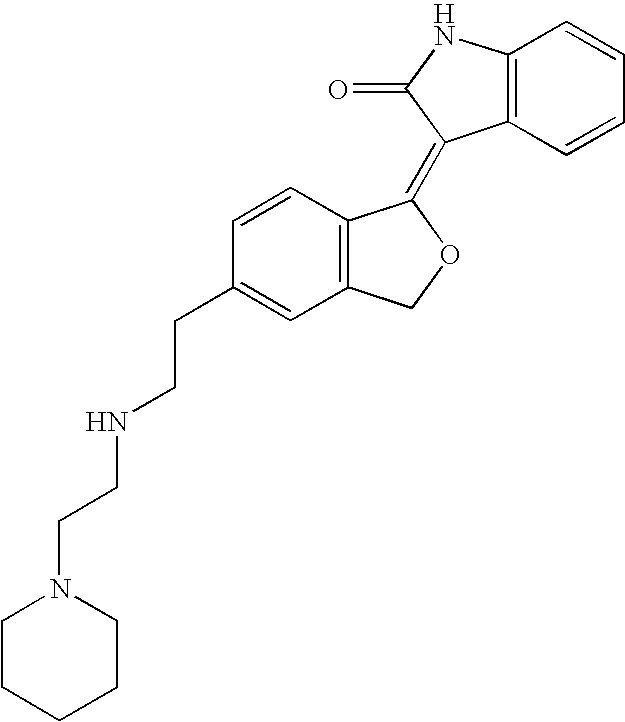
C1=CC(CCNCCN2CCCCC2)=CC2=C1C(=C1C3=C(NC1=O)C=CC=C3)OC2
